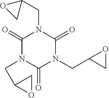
C1(=O)N(CC2OC2)C(=O)N(CC2CO2)C(=O)N1CC1OC1
